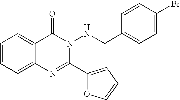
C1=CC=C2C(=C1)C(=O)N(NCC1=CC=C(Br)C=C1)C(C1=CC=CO1)=N2
